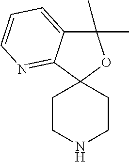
C1(C)(C)C2=CC=CN=C2C2(O1)CCNCC2
